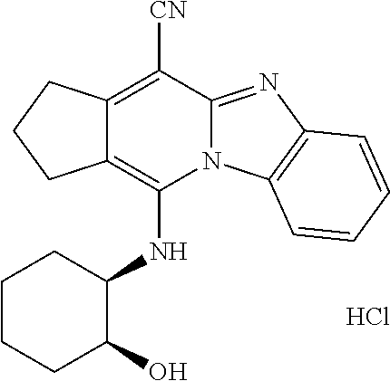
Cl.C12=C([CN])C3=NC4=C(N3C(NC3C(O)CCCC3)=C1CCC2)C=CC=C4
